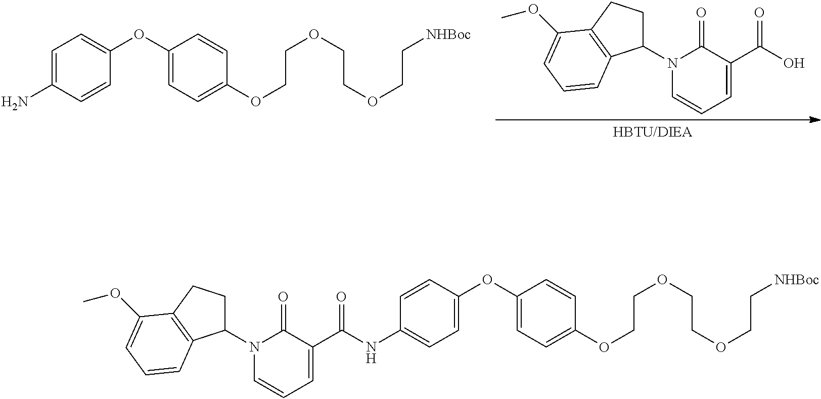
C1=C(N)C=CC(OC2=CC=C(OCCOCCOCC[NHBoc])C=C2)=C1.N1(C2CCC3=C2C=CC=C3OC)C=CC=C(C(O)=O)C1=O.C1=CC(OC2=CC=C(OCCOCCOCC[NHBoc])C=C2)=CC=C1NC(C1=CC=CN(C2CCC3=C2C=CC=C3OC)C1=O)=O
